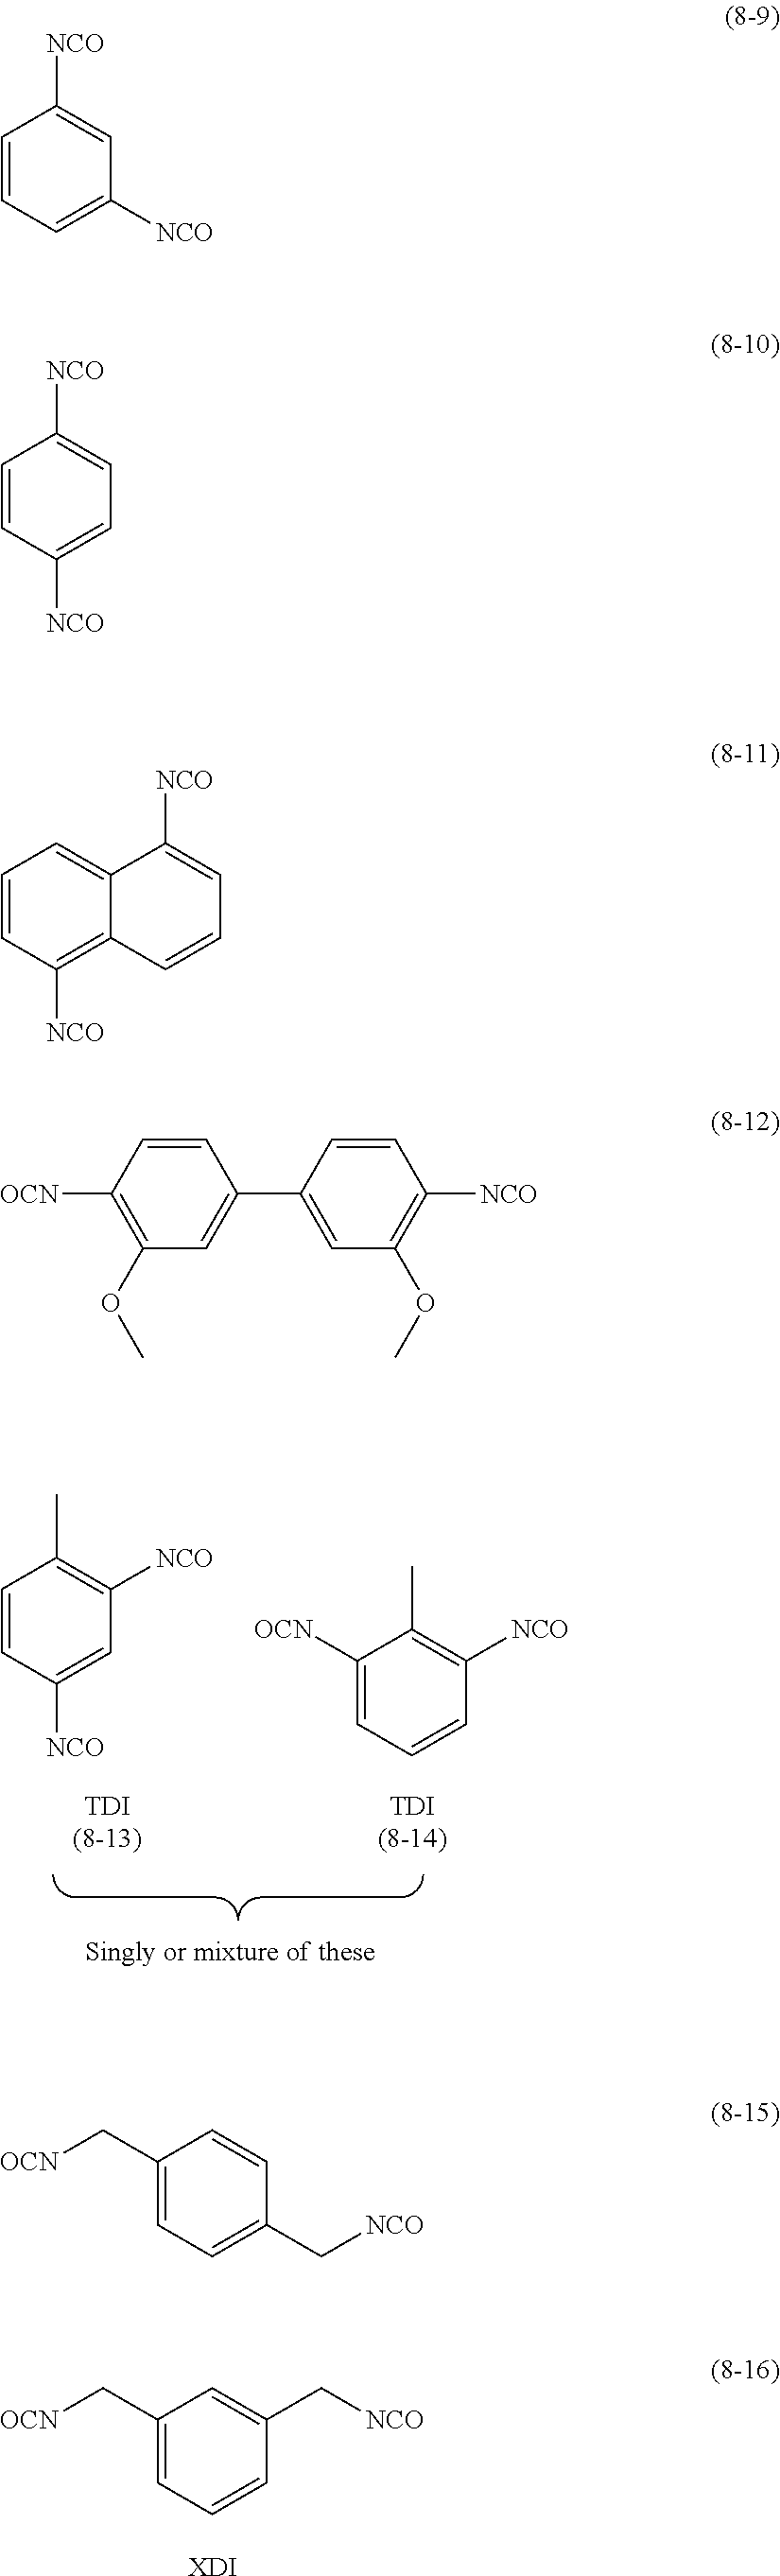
C1=CC([NCO])=CC([NCO])=C1C.C1([OCN])=CC=CC([NCO])=C1C.C1(C[OCN])=CC=CC(C[NCO])=C1.[XDI].C1=CC=C([NCO])C=C1[NCO].C1=CC([NCO])=CC=C1[NCO].C1=CC([NCO])=C2C(=C1)C([NCO])=CC=C2.C1=CC([OCN])=C(OC)C=C1C1=CC(OC)=C([NCO])C=C1.C1(C[OCN])=CC=C(C[NCO])C=C1
